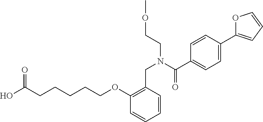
OC(CCCCCOC1=C(CN(CCOC)C(C2=CC=C(C3=CC=CO3)C=C2)=O)C=CC=C1)=O
